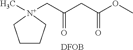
C1CC[N+](C)(CC(CC(OC)=O)=O)C1.[DFOB]
